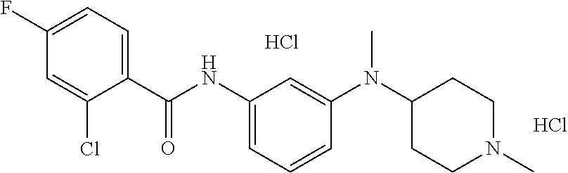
C1(F)=CC=C(C(NC2=CC=CC(N(C3CCN(C)CC3)C)=C2)=O)C(Cl)=C1.Cl.Cl
